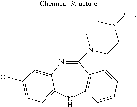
C1(N2CCN(C)CC2)=NC2=CC(Cl)=CC=C2NC2=C1C=CC=C2
